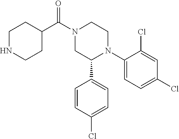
C(N1CC(C2=CC=C(Cl)C=C2)N(C2=CC=C(Cl)C=C2Cl)CC1)(C1CCNCC1)=O
